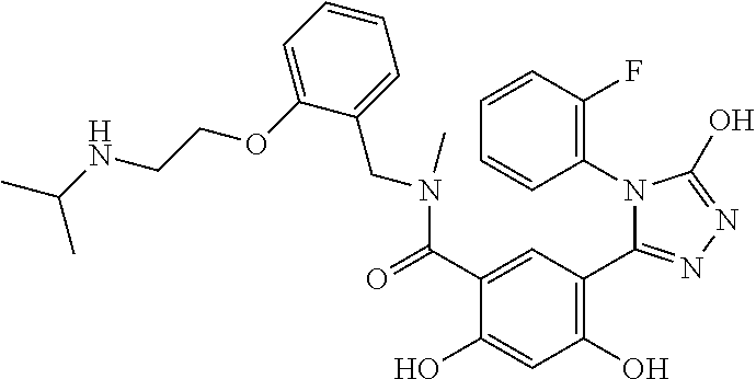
C1=CC=C(OCCNC(C)C)C(CN(C)C(C2=CC(C3=NN=C(O)N3C3=C(F)C=CC=C3)=C(O)C=C2O)=O)=C1
